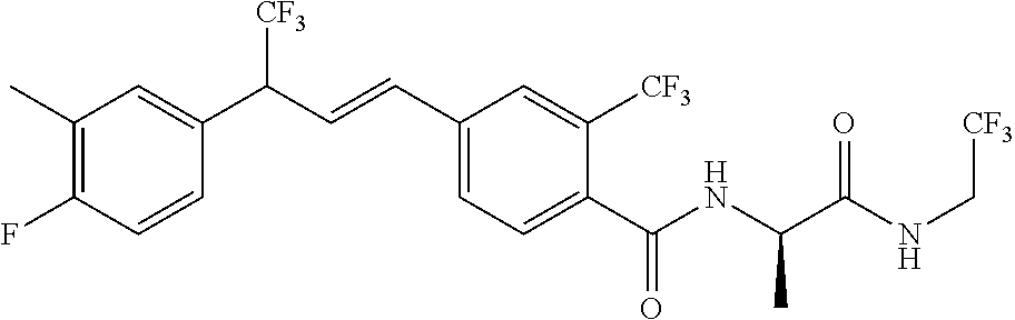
C1(F)=C(C)C=C(C(C=CC2=CC=C(C(NC(C(NC[CF3])=O)C)=O)C([CF3])=C2)[CF3])C=C1
